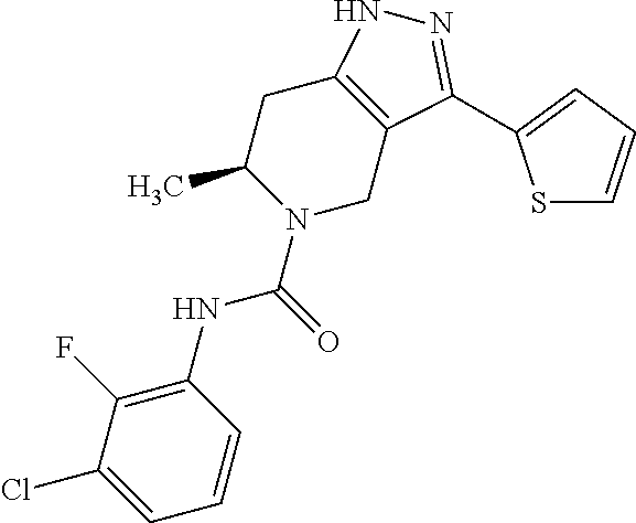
C1C2=C(CN(C(NC3=C(F)C(Cl)=CC=C3)=O)C1C)C(C1=CC=CS1)=NN2
